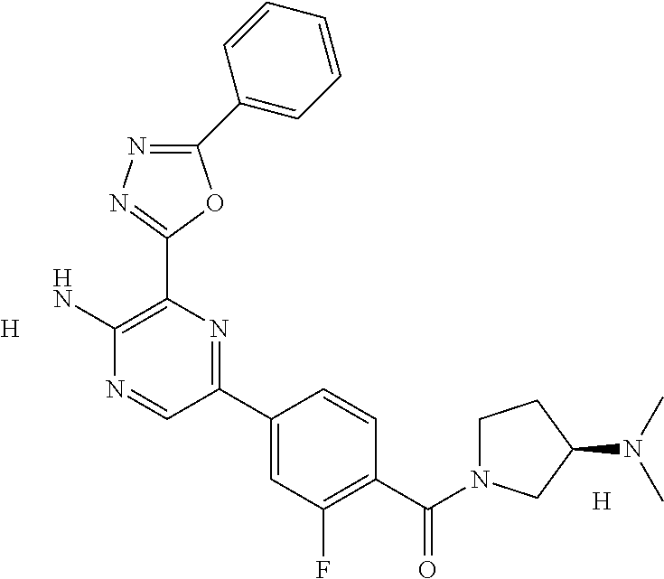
[H].C1(C2=CC=CC=C2)=NN=C(C2=C(N)N=CC(C3=CC(F)=C(C(=O)N4CCC(N(C)C)C4)C=C3)=N2)O1.[H]
